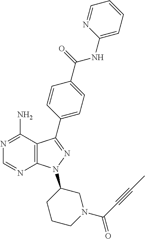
C1=NC2=C(C(N)=N1)C(C1=CC=C(C(=O)NC3=CC=CC=N3)C=C1)=NN2C1CCCN(C(C#CC)=O)C1
